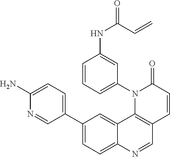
C12=CC(C3=CC=C(N)N=C3)=CC=C1N=CC1=C2N(C2=CC=CC(NC(C=C)=O)=C2)C(=O)C=C1
